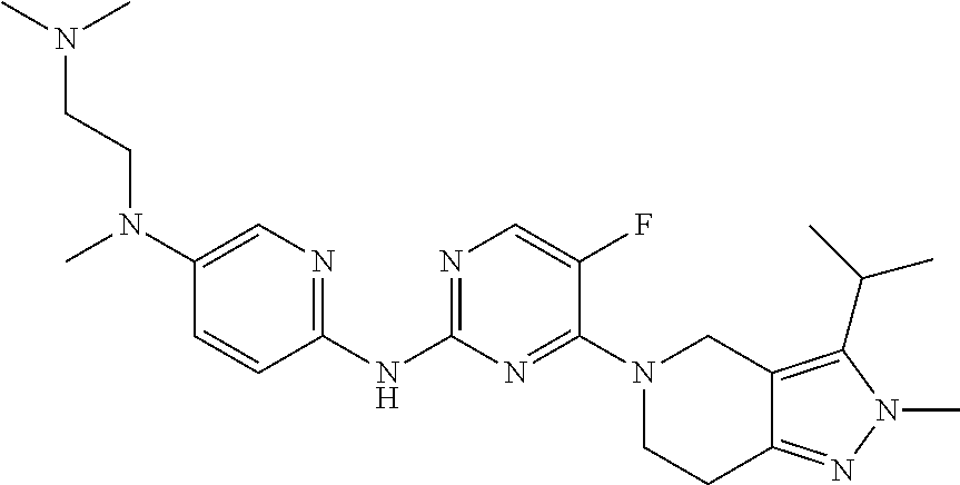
C1=C(N(CCN(C)C)C)C=CC(NC2=NC=C(F)C(N3CCC4=NN(C)C(C(C)C)=C4C3)=N2)=N1
